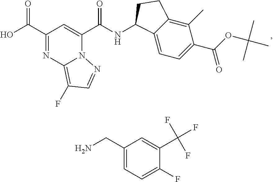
OC(C1=NC2=C(F)C=NN2C(C(NC2C3=CC=C(C(OC(C)(C)C)=O)C(C)=C3CC2)=O)=C1)=O.C1(CN)=CC=C(F)C(C(F)(F)F)=C1
